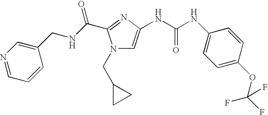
C1=NC=C(CNC(=O)C2=NC(NC(NC3=CC=C(OC(F)(F)F)C=C3)=O)=CN2CC2CC2)C=C1
